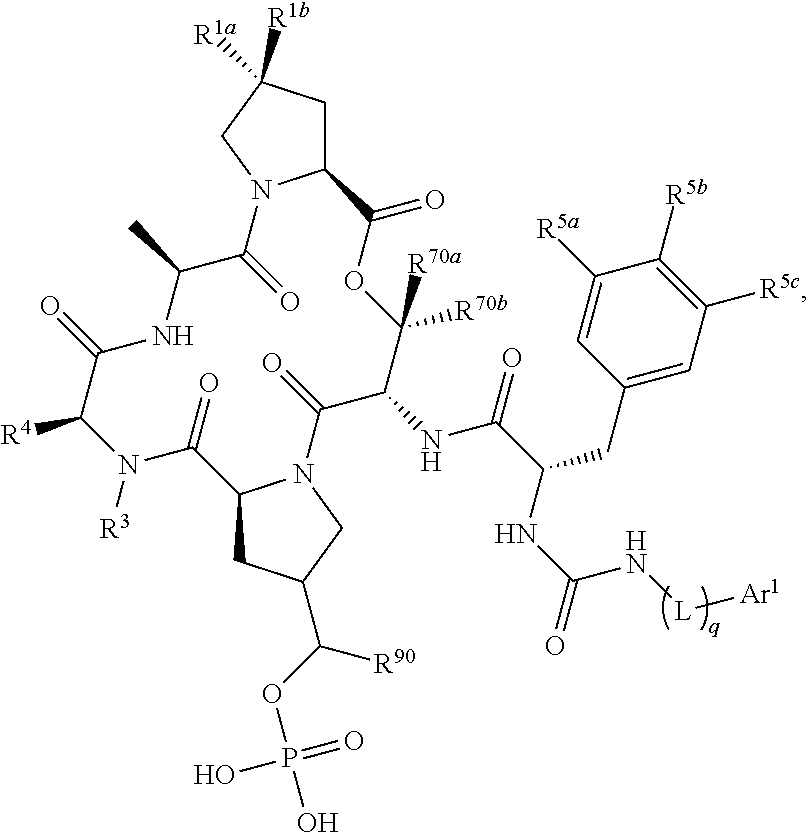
C12CC([R1a])([R1b])CN1C(=O)C(C)NC(=O)C([R4])N([R3])C(=O)C1CC(C(OP(O)(=O)O)[R90])CN1C(=O)C(NC(C(NC(=O)N[L][Ar1])CC1=CC([R5c])=C([R5b])C([R5a])=C1)=O)C([R70b])([R70a])OC2=O
